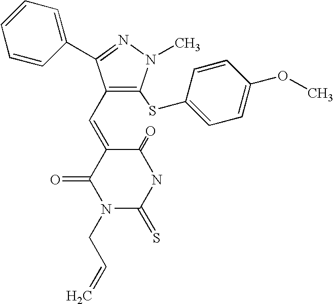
C1(=O)C(=CC2=C(SC3=CC=C(OC)C=C3)N(C)N=C2C2=CC=CC=C2)C(=O)N(CC=C)C(=S)N1
